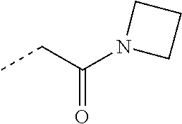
CCC(N1CCC1)=O
